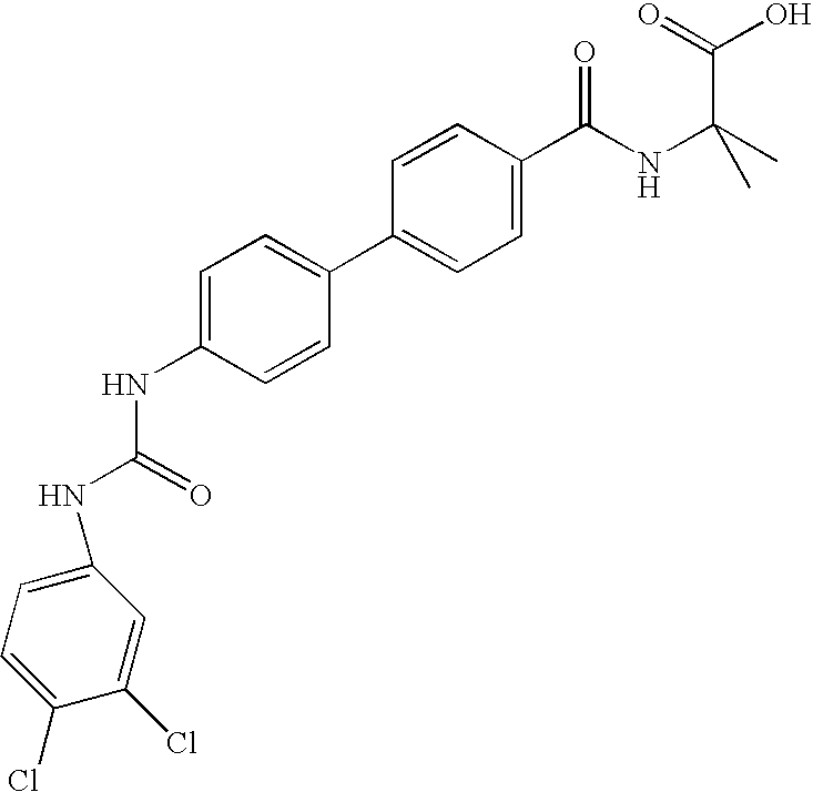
C1(C2=CC=C(NC(NC3=CC=C(Cl)C(Cl)=C3)=O)C=C2)=CC=C(C(NC(C)(C)C(=O)O)=O)C=C1
